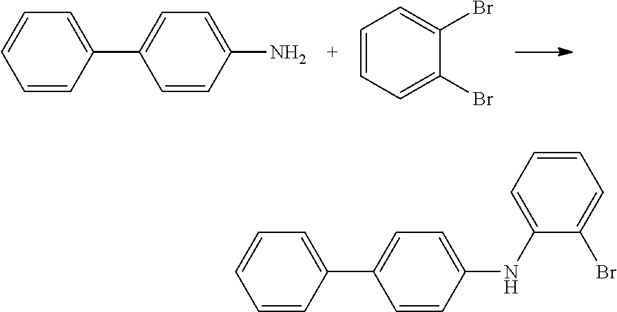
C1=CC(C2=CC=C(N)C=C2)=CC=C1.C1=CC=C(Br)C(Br)=C1.C1=CC(C2=CC=C(NC3=CC=CC=C3Br)C=C2)=CC=C1
